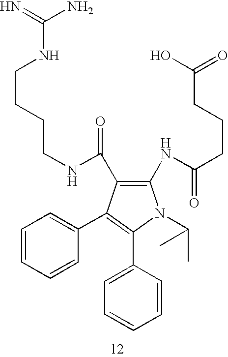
C1(NC(CCCC(O)=O)=O)=C(C(NCCCCNC(N)=N)=O)C(C2=CC=CC=C2)=C(C2=CC=CC=C2)N1C(C)C
